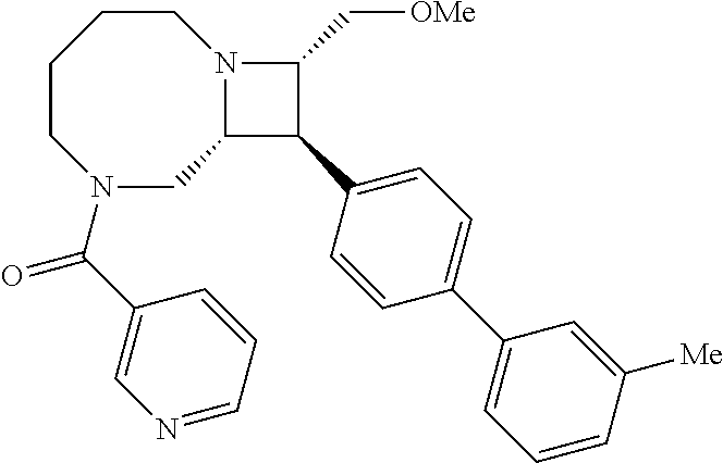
C1CCCN(C(C2=CN=CC=C2)=O)CC2N1C(C[OMe])C2C1=CC=C(C2=CC=CC([Me])=C2)C=C1
